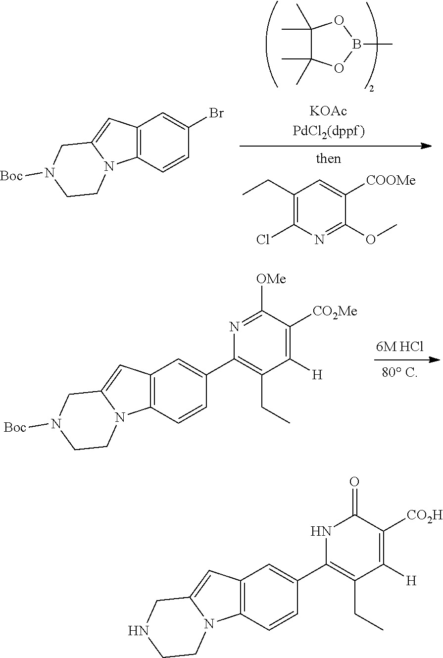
C1(C)(C)C(C)(C)OB(C)O1.C1(CC)=C(Cl)N=C(OC)C([COOMe])=C1.C12=C(C=CC(Br)=C1)N1C(=C2)CN([Boc])CC1.C12=C(C=CC(C3=C(CC)C([H])=C([CO2Me])C([OMe])=N3)=C1)N1C(=C2)CN([Boc])CC1.C12=C(C=CC(C3=C(CC)C([H])=C([CO2H])C(=O)N3)=C1)N1C(=C2)CNCC1
